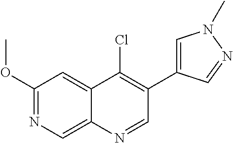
C1(OC)=NC=C2C(=C1)C(Cl)=C(C1=CN(C)N=C1)C=N2
